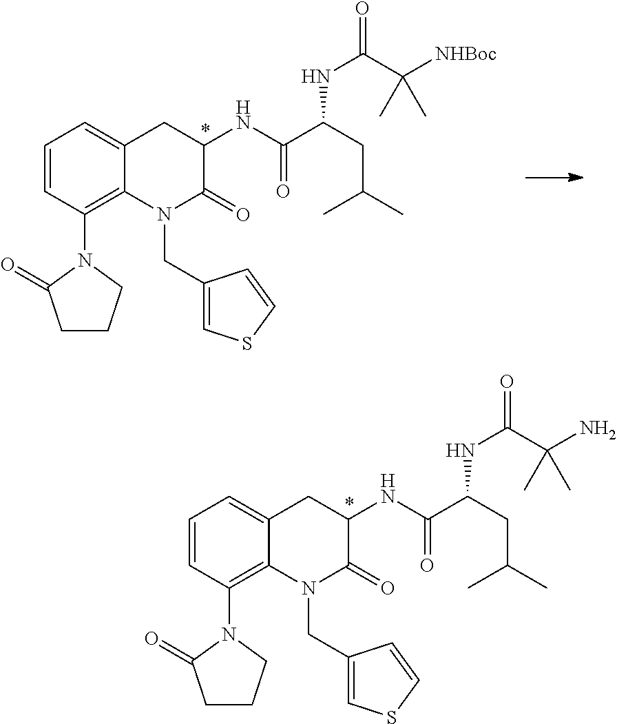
C1=CC(N2C(=O)CCC2)=C2C(=C1)CC(NC(C(CC(C)C)NC(C(N)(C)C)=O)=O)C(=O)N2CC1=CSC=C1.C1=CC(N2C(=O)CCC2)=C2C(=C1)CC(NC(C(CC(C)C)NC(C([NHBoc])(C)C)=O)=O)C(=O)N2CC1=CSC=C1
